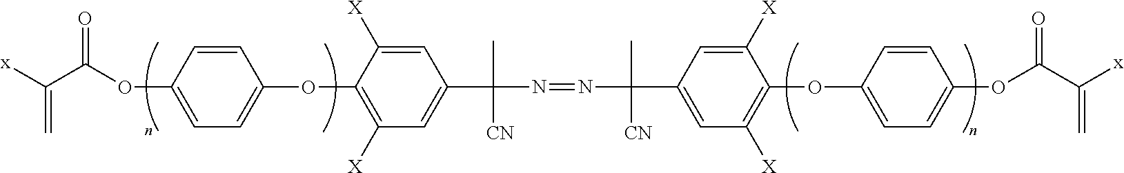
C1=C([X])C(OC2=CC=C(OC(C([x])=C)=O)C=C2)=C([X])C=C1C(C)([CN])N=NC(C1=CC([X])=C(OC2=CC=C(OC(C([x])=C)=O)C=C2)C([X])=C1)(C)[CN]
